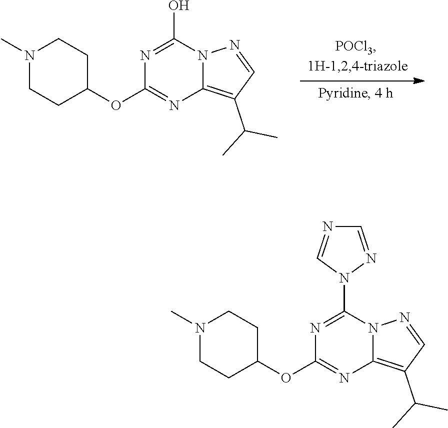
N1(C)CCC(OC2=NC3=C(C(C)C)C=NN3C(O)=N2)CC1.N1(C)CCC(OC2=NC3=C(C(C)C)C=NN3C(N3N=CN=C3)=N2)CC1
